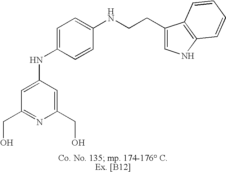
C1=C(NC2=CC=C(NCCC3=CNC4=C3C=CC=C4)C=C2)C=C(CO)N=C1CO
